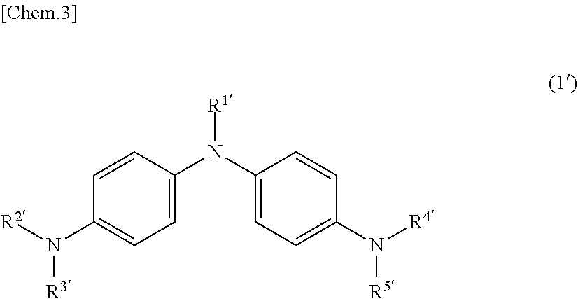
C1(N([R2])[R3])=CC=C(N(C2=CC=C(N([R4])[R5])C=C2)[R1])C=C1
